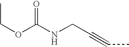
C(NCC#CC)(OCC)=O
